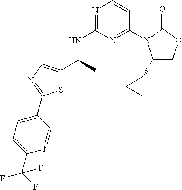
S1C(C(C)NC2=NC=CC(N3C(C4CC4)COC3=O)=N2)=CN=C1C1=CC=C(C(F)(F)F)N=C1
